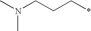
CN(CCC*)C
